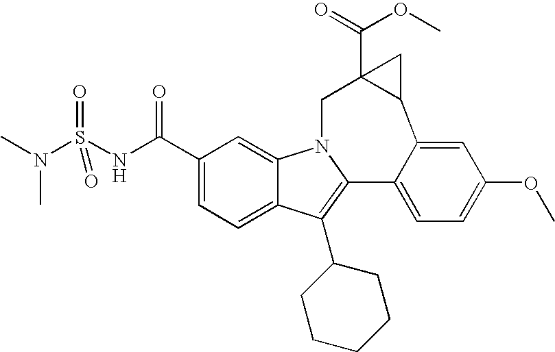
O(C(=O)C12C(C3=CC(OC)=CC=C3C3=C(C4CCCCC4)C4=CC=C(C(=O)NS(N(C)C)(=O)=O)C=C4N3C1)C2)C
